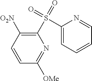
C1(S(=O)(C2=CC=CC=N2)=O)=C([O2N])C=CC([OMe])=N1
